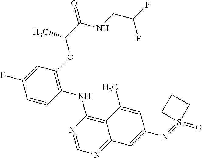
C1=CC(NC2=C3C(=NC=N2)C=C(N=S2(=O)CCC2)C=C3C)=C(OC(C(NCC(F)F)=O)C)C=C1F
